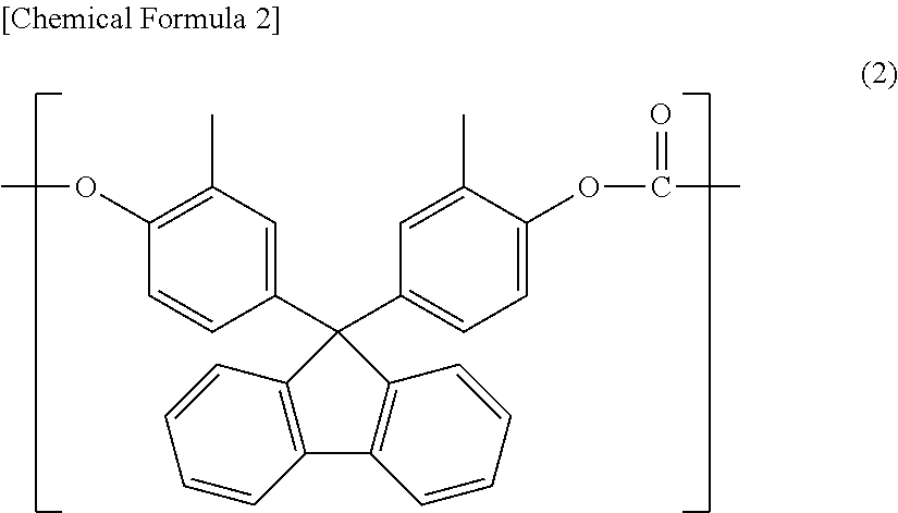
C1(OC)=C(C)C=C(C2(C3=CC=C(OC(=O)C)C(C)=C3)C3=C(C=CC=C3)C3=C2C=CC=C3)C=C1
